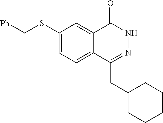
C1(SC[Ph])=CC=C2C(=C1)C(=O)NN=C2CC1CCCCC1
